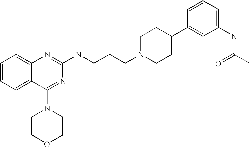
C1=CC=C2C(=C1)N=C(NCCCN1CCC(C3=CC(NC(C)=O)=CC=C3)CC1)N=C2N1CCOCC1
